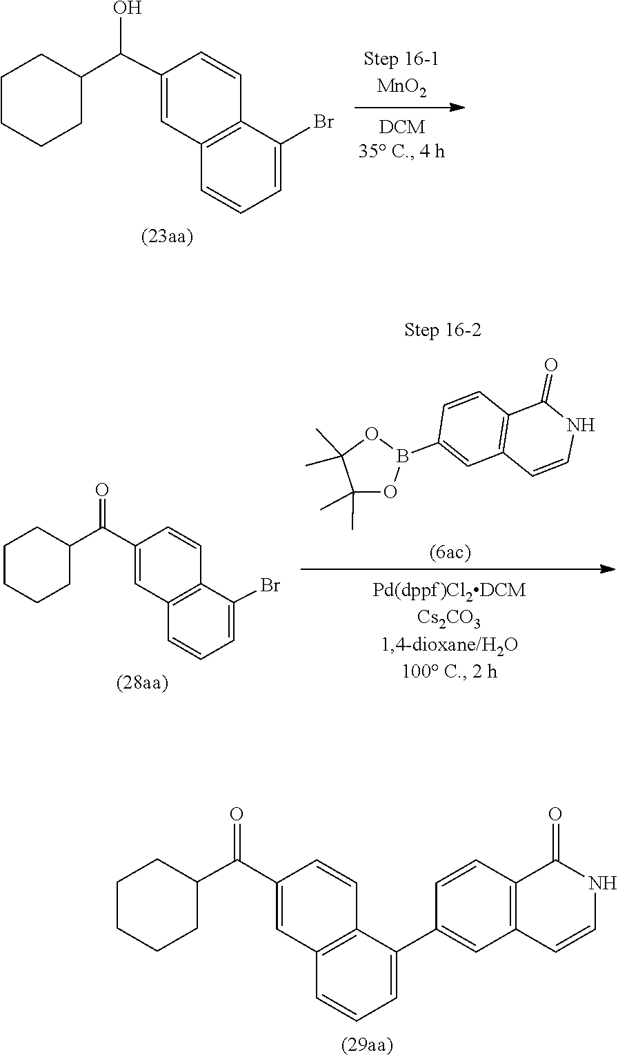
C1=CC2=C(C=C1C(C1CCCCC1)O)C=CC=C2Br.N1C=CC2=C(C=CC(C3=CC=CC4=C3C=CC(C(C3CCCCC3)=O)=C4)=C2)C1=O.C1(B2OC(C)(C)C(C)(C)O2)=CC2=C(C=C1)C(=O)NC=C2.BrC1=CC=CC2=C1C=CC(C(C1CCCCC1)=O)=C2
